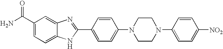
C1(C(N)=O)=CC=C2C(=C1)N=C(C1=CC=C(N3CCN(C4=CC=C([NO2])C=C4)CC3)C=C1)N2
